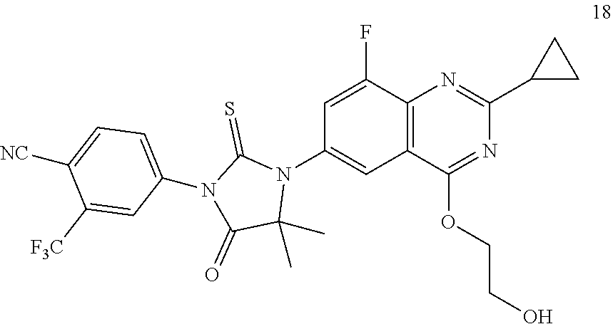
C1(F)=CC(N2C(=S)N(C3=CC=C([NC])C([F3C])=C3)C(=O)C2(C)C)=CC2=C1N=C(C1CC1)N=C2OCCO
